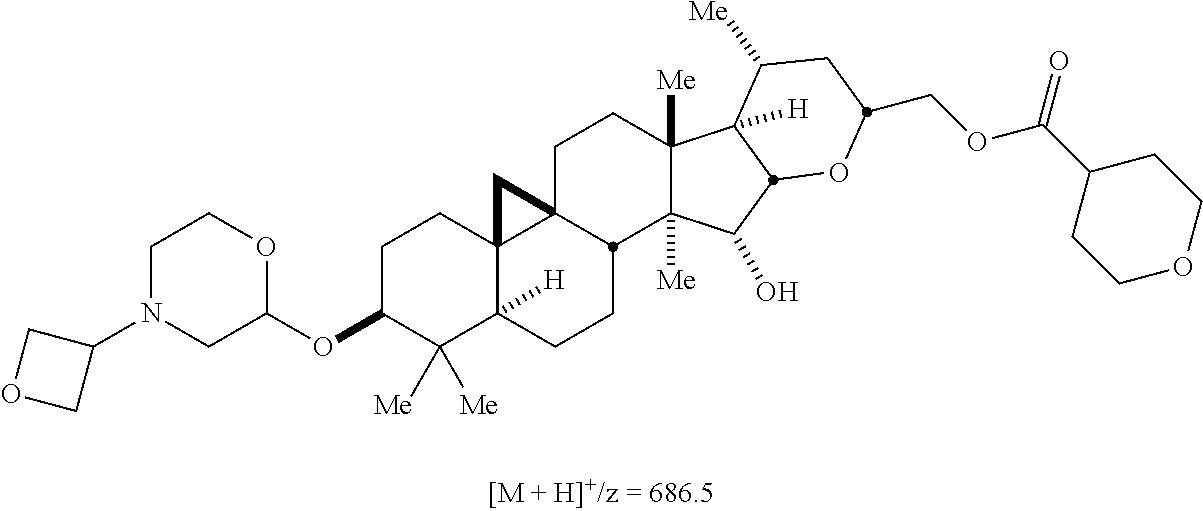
C1C(OC2OCCN(C3COC3)C2)C([Me])([Me])C2([H])C3(C1)C1(CCC4([Me])C([Me])(C(O)C5C4([H])C([Me])CC(COC(C4CCOCC4)=O)O5)C1CC2)C3
